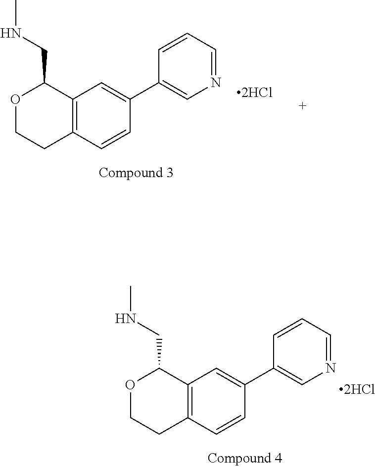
C12=C(C=CC(C3=CN=CC=C3)=C1)CCOC2CNC.C12=C(C=CC(C3=CN=CC=C3)=C1)CCOC2CNC
